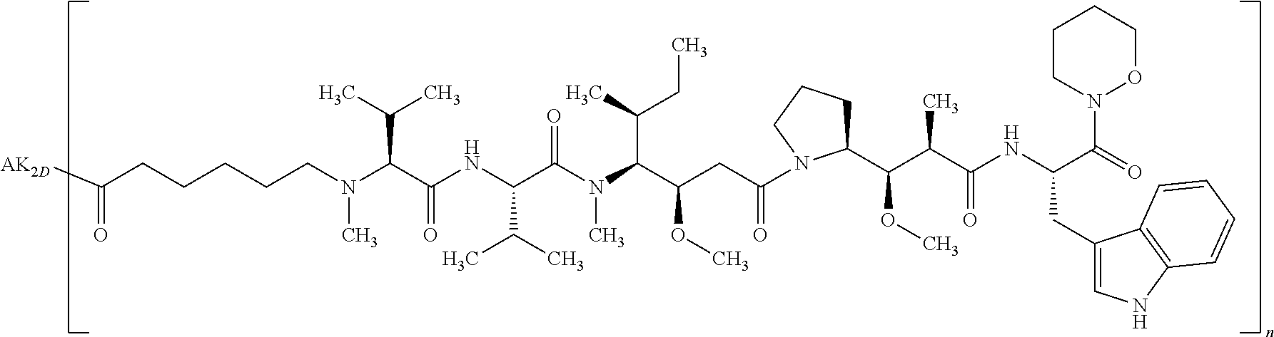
[AK2D]C(CCCCCN(C(C(NC(C(N(C(C(CC(=O)N1C(C(C(C(NC(C(=O)N2OCCCC2)CC2=CNC3=C2C=CC=C3)=O)C)OC)CCC1)OC)C(C)CC)C)=O)C(C)C)=O)C(C)C)C)=O
